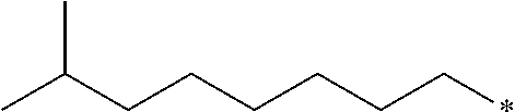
CC(CCCCCC*)C
